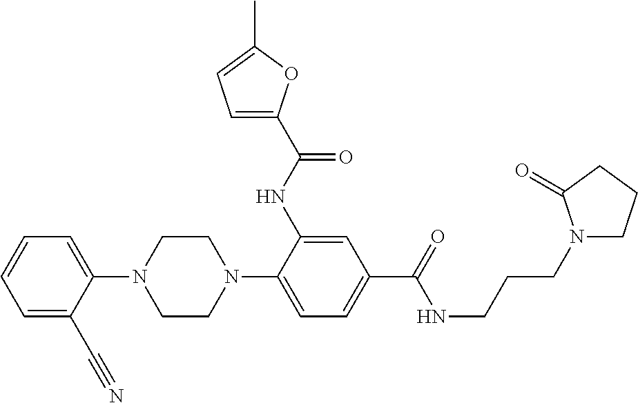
C1(N2CCN(C3=CC=C(C(NCCCN4CCCC4=O)=O)C=C3NC(C3=CC=C(C)O3)=O)CC2)=CC=CC=C1C#N
